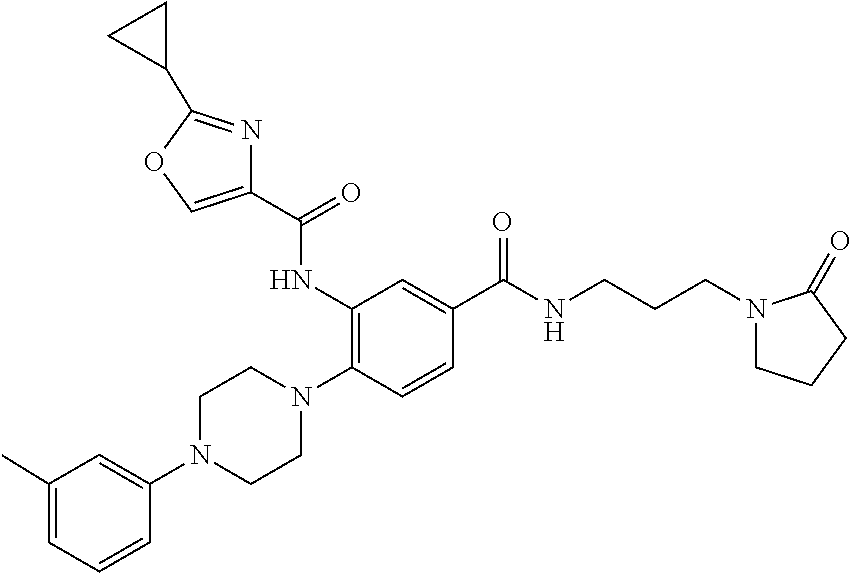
C1(C)=CC=CC(N2CCN(C3=C(NC(=O)C4=COC(C5CC5)=N4)C=C(C(NCCCN4CCCC4=O)=O)C=C3)CC2)=C1
